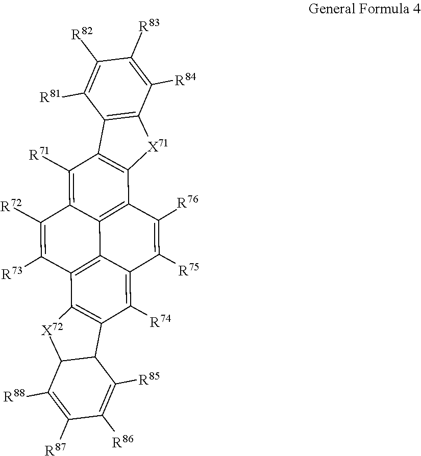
C1([R71])=C2C3=C(C4=C1C1=C([X71]4)C([R84])=C([R83])C([R82])=C1[R81])C([R76])=C([R75])C1=C([R74])C4=C(C(=C31)C([R73])=C2[R72])[X72]C1C([R88])=C([R87])C([R86])=C([R85])C41
